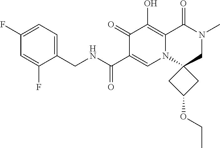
C1(F)=CC(F)=CC=C1CNC(C1=CN2C3(CN(C)C(=O)C2=C(O)C1=O)CC(OCC)C3)=O
